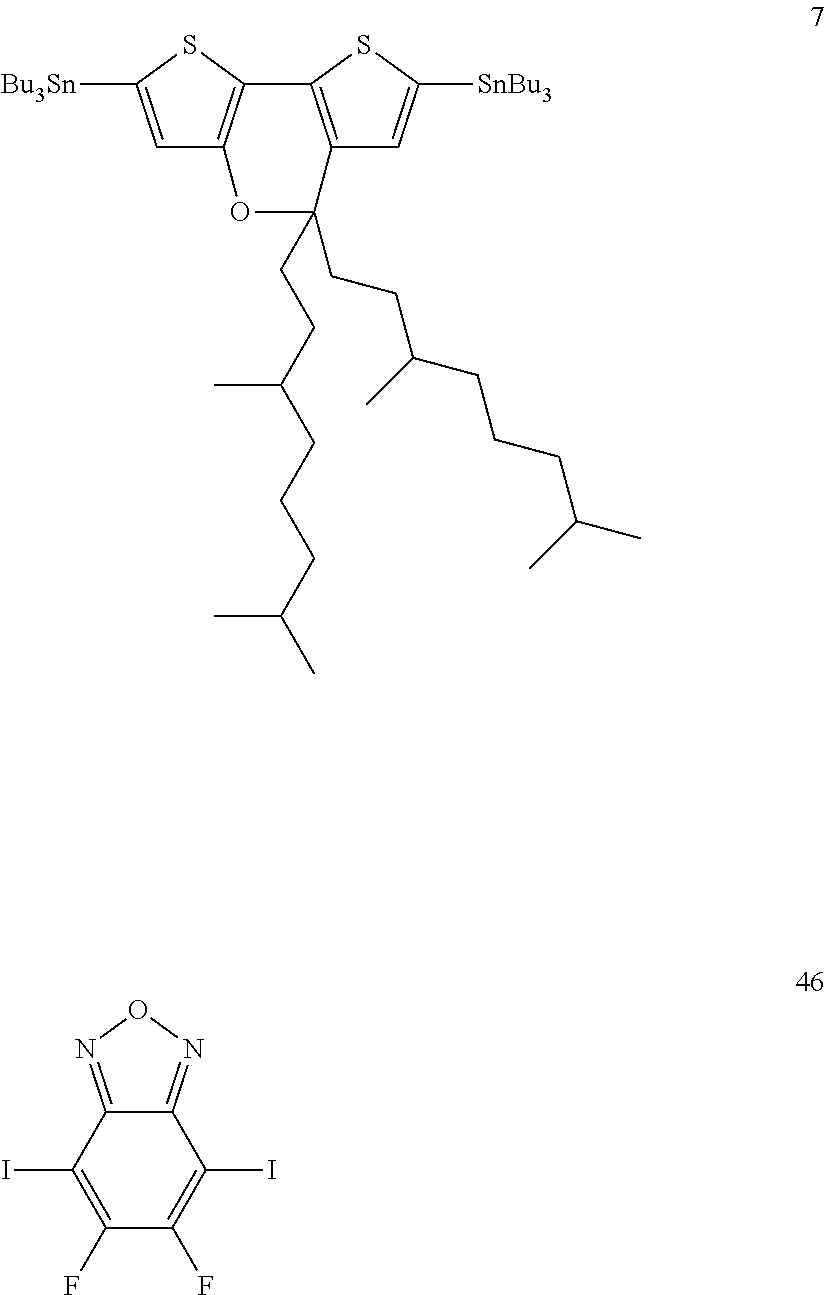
C1=C([Bu3Sn])SC2=C1OC(CCC(CCCC(C)C)C)(CCC(CCCC(C)C)C)C1=C2SC([SnBu3])=C1.C1(F)=C(I)C2=NON=C2C(I)=C1F
